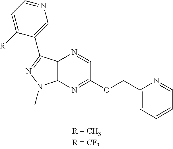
C12=C(N=C(OCC3=CC=CC=N3)C=N1)N(C)N=C2C1=CN=CC=C1[R]
